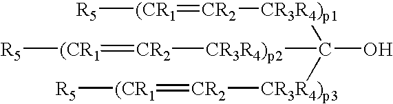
[R5][(CR1]=[CR2][CR3R4)p1]C([CR3R4)p2][CR2]=[(CR1][R5])(O)[CR3R4)p3][CR2]=[(CR1][R5]
